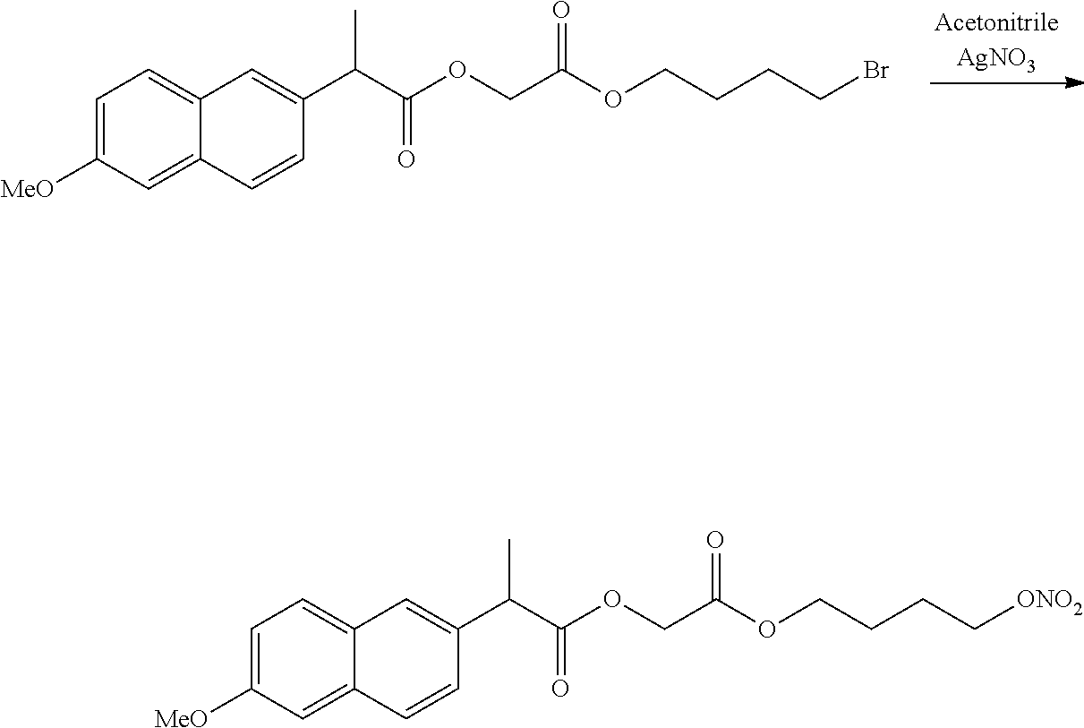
C1=C([MeO])C=C2C(=C1)C=C(C(C(OCC(=O)OCCCCBr)=O)C)C=C2.C1=C([MeO])C=C2C(=C1)C=C(C(C(OCC(=O)OCCCC[ONO2])=O)C)C=C2
